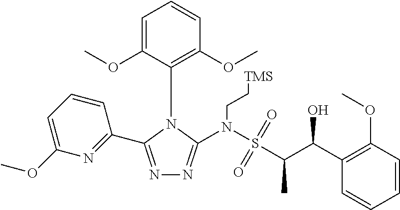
C1(C(C(S(=O)(=O)N(CC[TMS])C2=NN=C(C3=NC(OC)=CC=C3)N2C2=C(OC)C=CC=C2OC)C)O)=C(OC)C=CC=C1
